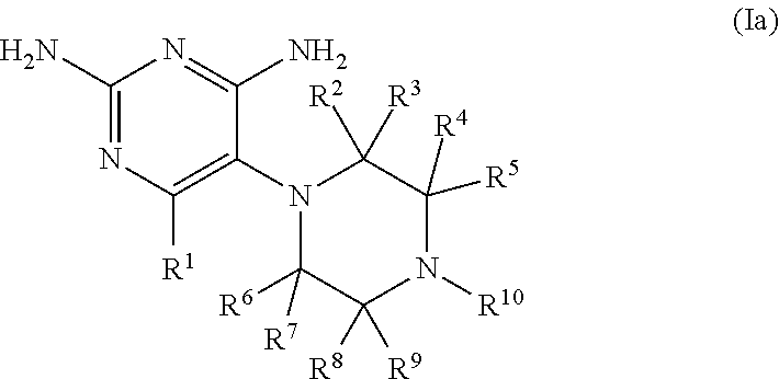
C1(N)=NC([R1])=C(N2C([R6])([R7])C([R8])([R9])N([R10])C([R5])([R4])C2([R2])[R3])C(N)=N1
